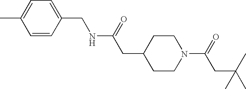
C1=CC(CNC(CC2CCN(C(=O)CC(C)(C)C)CC2)=O)=CC=C1C
